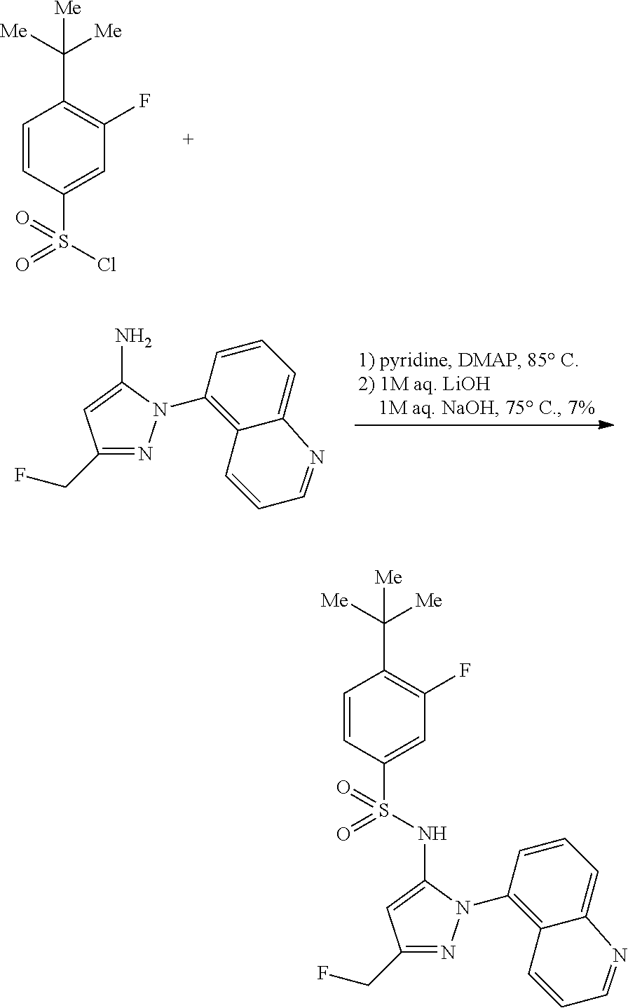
ClS(=O)(=O)C1=CC(F)=C(C([Me])([Me])[Me])C=C1.C1(CF)=NN(C2=C3C(=CC=C2)N=CC=C3)C(N)=C1.C1(CF)=NN(C2=C3C(=CC=C2)N=CC=C3)C(NS(=O)(=O)C2=CC(F)=C(C([Me])([Me])[Me])C=C2)=C1
